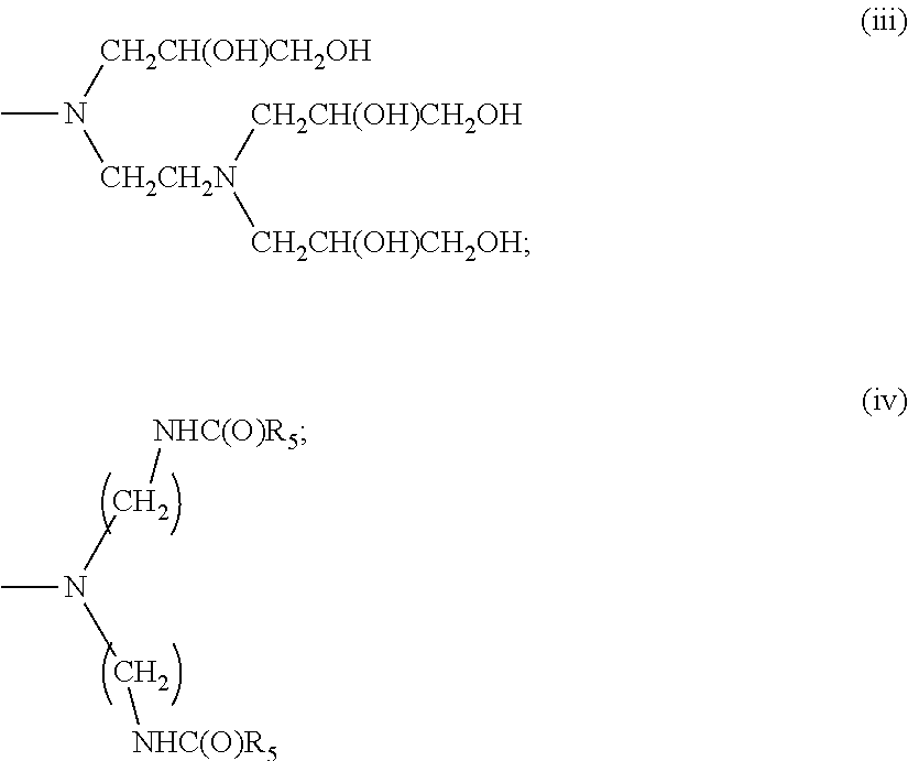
CN(C[NHC(O)R5])C[NHC(O)R5].CN([CH2CH(OH)CH2OH])[CH2CH2N]([CH2CH(OH)CH2OH])[CH2CH(OH)CH2OH]
